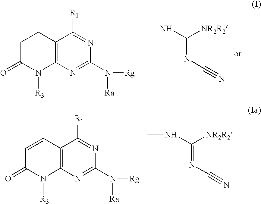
C12=C(N=C(N([Ra])[Rg])N=C1[R1])N([R3])C(=O)CC2.CNC([NR2R2])=NC#N.C12=C(N=C(N([Ra])[Rg])N=C1[R1])N([R3])C(=O)C=C2.CNC([NR2R2])=NC#N
